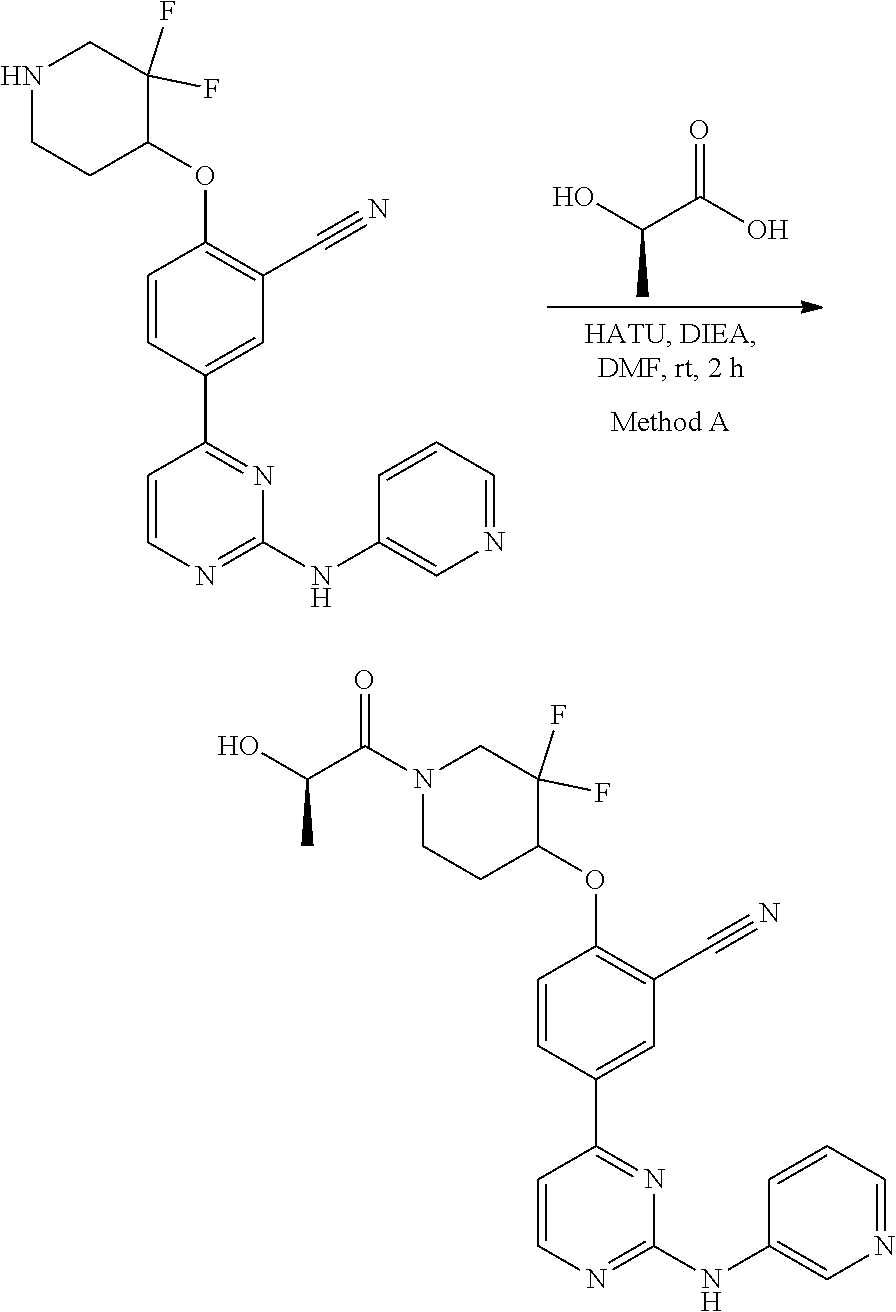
OC(C(C)O)=O.C1=CN=C(NC2=CN=CC=C2)N=C1C1=CC(C#N)=C(OC2CCNCC2(F)F)C=C1.C1=CN=C(NC2=CN=CC=C2)N=C1C1=CC(C#N)=C(OC2CCN(C(C(C)O)=O)CC2(F)F)C=C1
